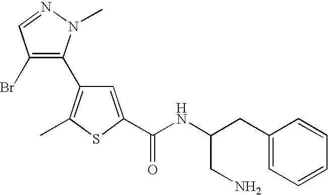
C1(C2=C(C)SC(C(NC(CC3=CC=CC=C3)CN)=O)=C2)=C(Br)C=NN1C
